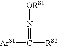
[ArS1]C([RS2])=N[ORS1]
